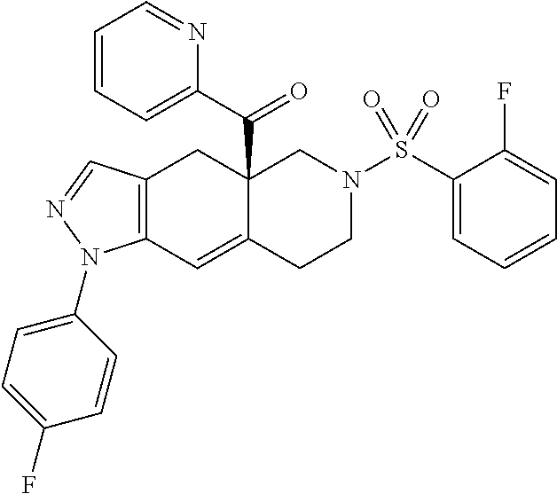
C12(C(=O)C3=CC=CC=N3)C(=CC3=C(C1)C=NN3C1=CC=C(F)C=C1)CCN(S(C1=CC=CC=C1F)(=O)=O)C2
